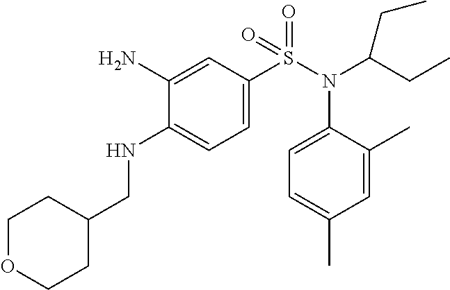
C1=C(N)C(NCC2CCOCC2)=CC=C1S(N(C1=CC=C(C)C=C1C)C(CC)CC)(=O)=O
